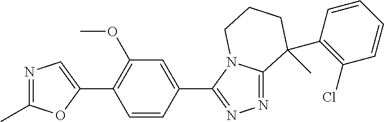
N1=C(C)OC(C2=C(OC)C=C(C3=NN=C4N3CCCC4(C)C3=C(Cl)C=CC=C3)C=C2)=C1
